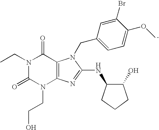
CCN1C(=O)N(CCO)C2=C(C1=O)N(CC1=CC=C(OC)C(Br)=C1)C(NC1CCCC1O)=N2
